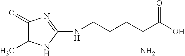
C(CCC(N)C(O)=O)NC1=NC(=O)C(C)N1
